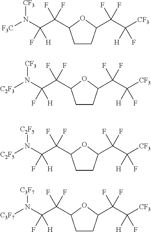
N([CF3])(C(C(F)(F)C1CCC(C(C([CF3])([H])F)(F)F)O1)(F)[H])[F3C].N([CF3])(C(C(F)(F)C1CCC(C(C([CF3])([H])F)(F)F)O1)(F)[H])[C2F3].N([C2F5])(C(C(F)(F)C1CCC(C(C([CF3])([H])F)(F)F)O1)(F)[H])[C2F5].N([C3F7])(C(C(F)(F)C1CCC(C(C([CF3])([H])F)(F)F)O1)(F)[H])[C3F7]
